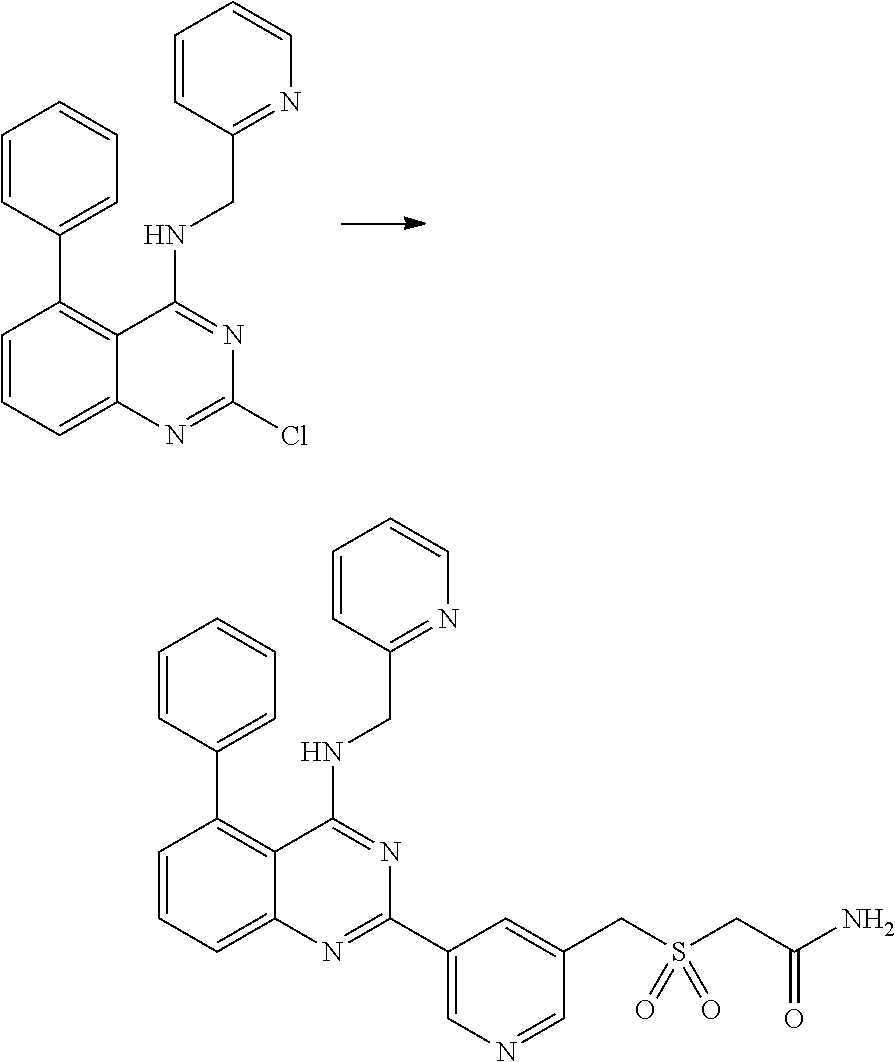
C1=CC=C2C(=C1C1=CC=CC=C1)C(NCC1=NC=CC=C1)=NC(Cl)=N2.C1=CC=C2C(=C1C1=CC=CC=C1)C(NCC1=NC=CC=C1)=NC(C1=CN=CC(CS(CC(N)=O)(=O)=O)=C1)=N2
